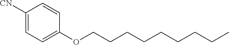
[CN]C1=CC=C(OCCCCCCCCC)C=C1
